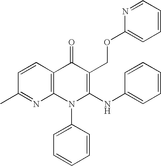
C1(C)=NC2=C(C=C1)C(=O)C(COC1=CC=CC=N1)=C(NC1=CC=CC=C1)N2C1=CC=CC=C1
